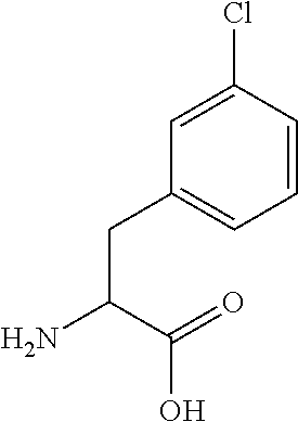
C(C(=O)O)(N)CC1=CC=CC(Cl)=C1
